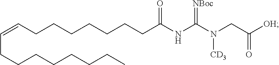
C(CCCCCCCC(NC(N(CC([OH])=O)[CD3])=[NBoc])=O)=CCCCCCCCC
